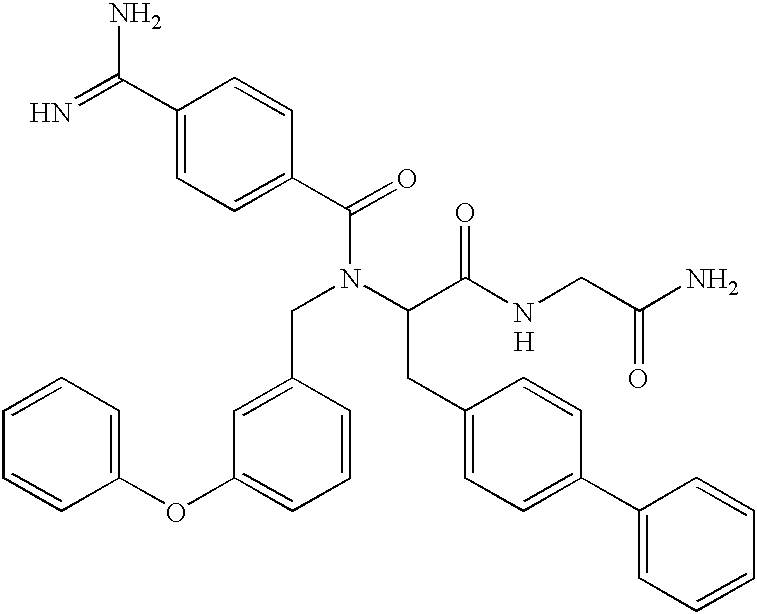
C1=CC(OC2=CC=CC(CN(C(C(NCC(N)=O)=O)CC3=CC=C(C4=CC=CC=C4)C=C3)C(C3=CC=C(C(=N)N)C=C3)=O)=C2)=CC=C1.[H]
